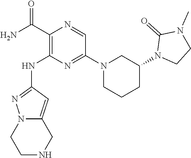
C1(C(N)=O)=C(NC2=NN3C(=C2)CNCC3)N=C(N2CCCC(N3CCN(C)C3=O)C2)C=N1
